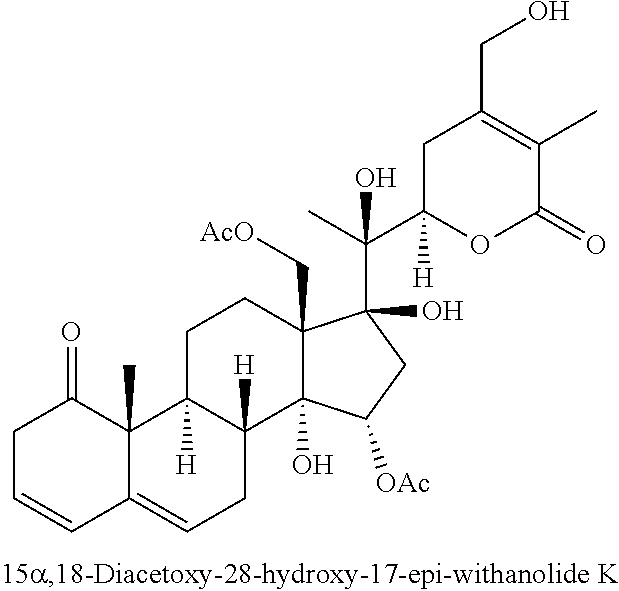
C1C=CC2=CCC3([H])C([H])(C2(C)C1=O)CCC1(C[AcO])C3(O)C([OAc])CC1(C(C)(C1([H])OC(=O)C(C)=C(CO)C1)O)O
